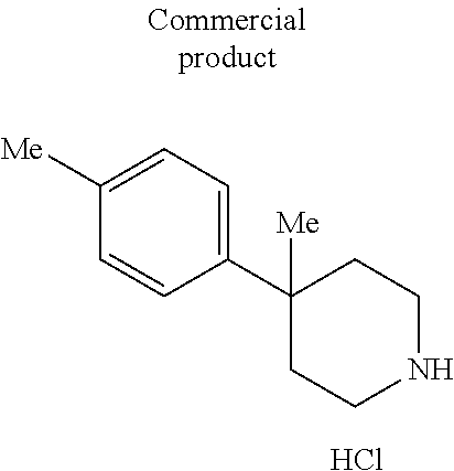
C1([Me])=CC=C(C2([Me])CCNCC2)C=C1.Cl
